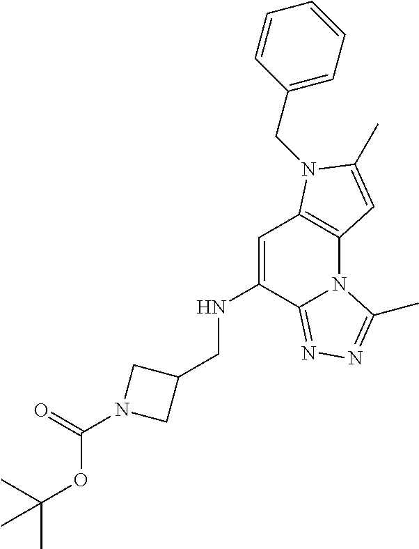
C1=C(NCC2CN(C(=O)OC(C)(C)C)C2)C2=NN=C(C)N2C2=C1N(CC1=CC=CC=C1)C(C)=C2
